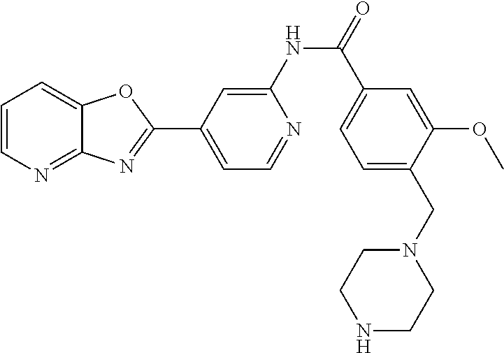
C1=CN=C2C(=C1)OC(C1=CC=NC(NC(=O)C3=CC=C(CN4CCNCC4)C(OC)=C3)=C1)=N2
